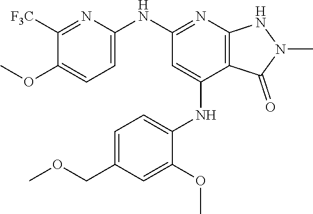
C1(NC2=NC3=C(C(NC4=CC=C(COC)C=C4OC)=C2)C(=O)N(C)N3)=CC=C(OC)C([F3C])=N1
